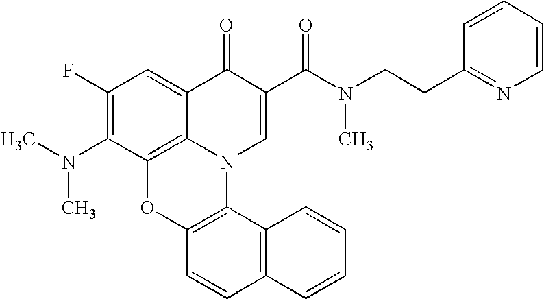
C1(F)=C(N(C)C)C2=C3C(=C1)C(=O)C(C(N(CCC1=NC=CC=C1)C)=O)=CN3C1=C(O2)C=CC2=C1C=CC=C2
